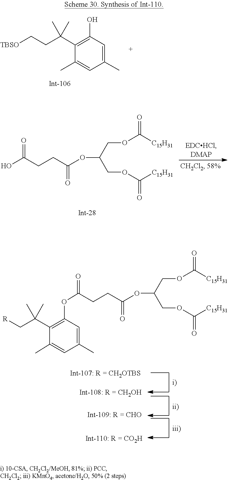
C1(C(CC[TBSO])(C)C)=C(O)C=C(C)C=C1C.O(C(=O)[C15H31])CC(OC(CCC(O)=O)=O)COC(=O)[C15H31].O(C(=O)[C15H31])CC(OC(CCC(OC1=C(C(C[R])(C)C)C(C)=CC(C)=C1)=O)=O)COC(=O)[C15H31]
